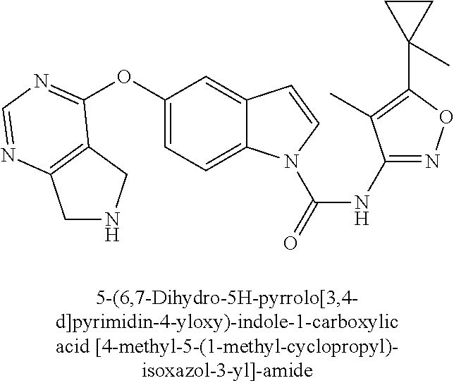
C1(OC2=NC=NC3=C2CNC3)=CC=C2C(=C1)C=CN2C(=O)NC1=NOC(C2(C)CC2)=C1C
